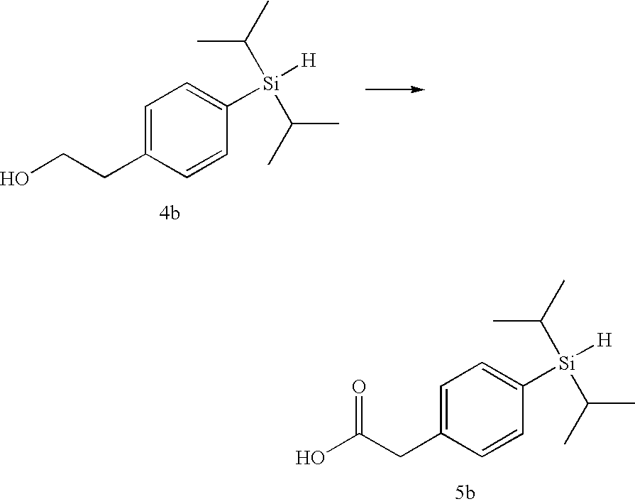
C(CC1=CC=C([Si](C(C)C)(C(C)C)[H])C=C1)O.C(CC1=CC=C([Si](C(C)C)(C(C)C)[H])C=C1)(O)=O
